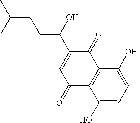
C1(O)=CC=C([OH])C2=C1C(=O)C=C(C(CC=C(C)C)O)C2=O
